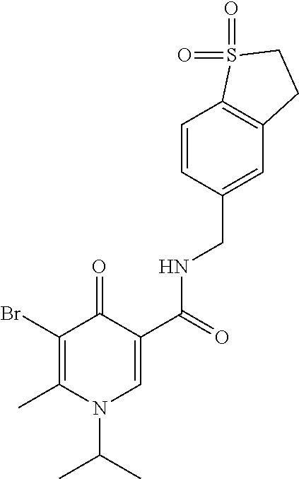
BrC1=C(C)N(C(C)C)C=C(C(=O)NCC2=CC3=C(C=C2)S(=O)(=O)CC3)C1=O
